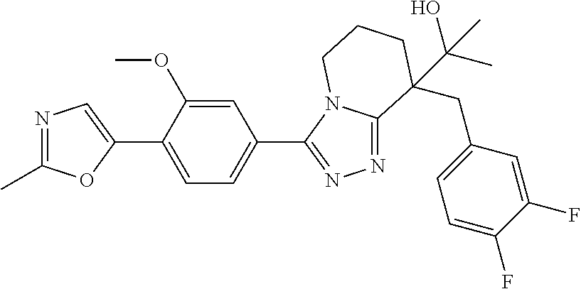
N1=C(C)OC(C2=CC=C(C3=NN=C4N3CCCC4(CC3=CC=C(F)C(F)=C3)C(O)(C)C)C=C2OC)=C1
